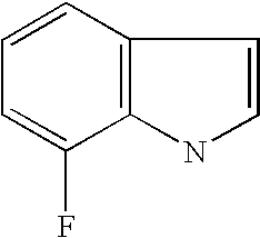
C1=C(F)C2=C(C=C1)C=CN2
